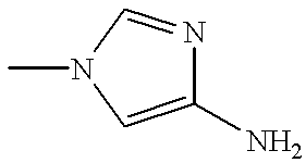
C1(N)=CN(C)C=N1
